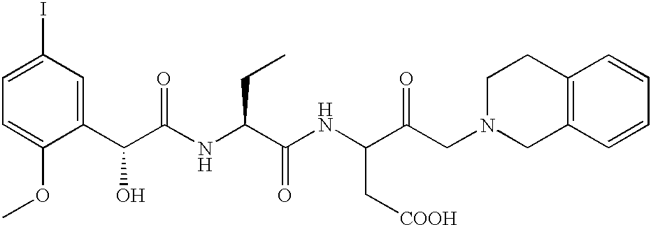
C1=C(OC)C(C(C(NC(C(NC(C(CN2CC3=C(CC2)C=CC=C3)=O)C[COOH])=O)CC)=O)O)=CC(I)=C1
